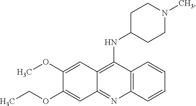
C12=C(N=C3C(=C1NC1CCN(C)CC1)C=C(OC)C(OCC)=C3)C=CC=C2
